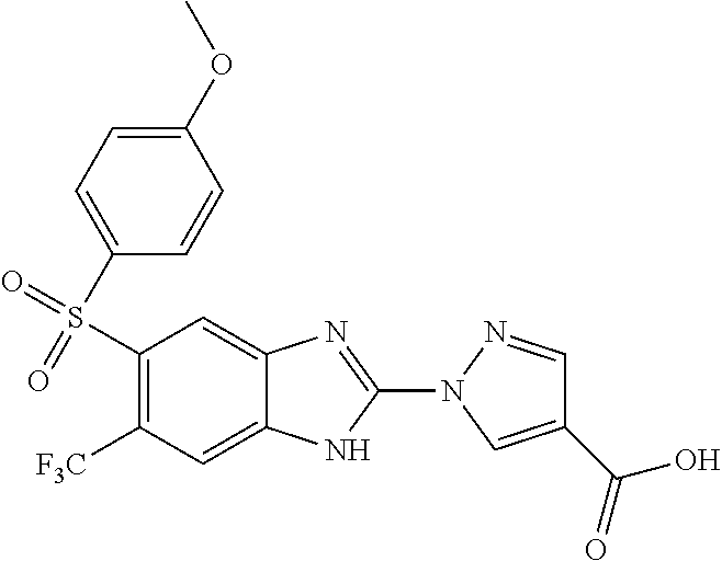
C1(S(=O)(=O)C2=CC=C(OC)C=C2)=C([F3C])C=C2C(=C1)N=C(N1N=CC(C(O)=O)=C1)N2
